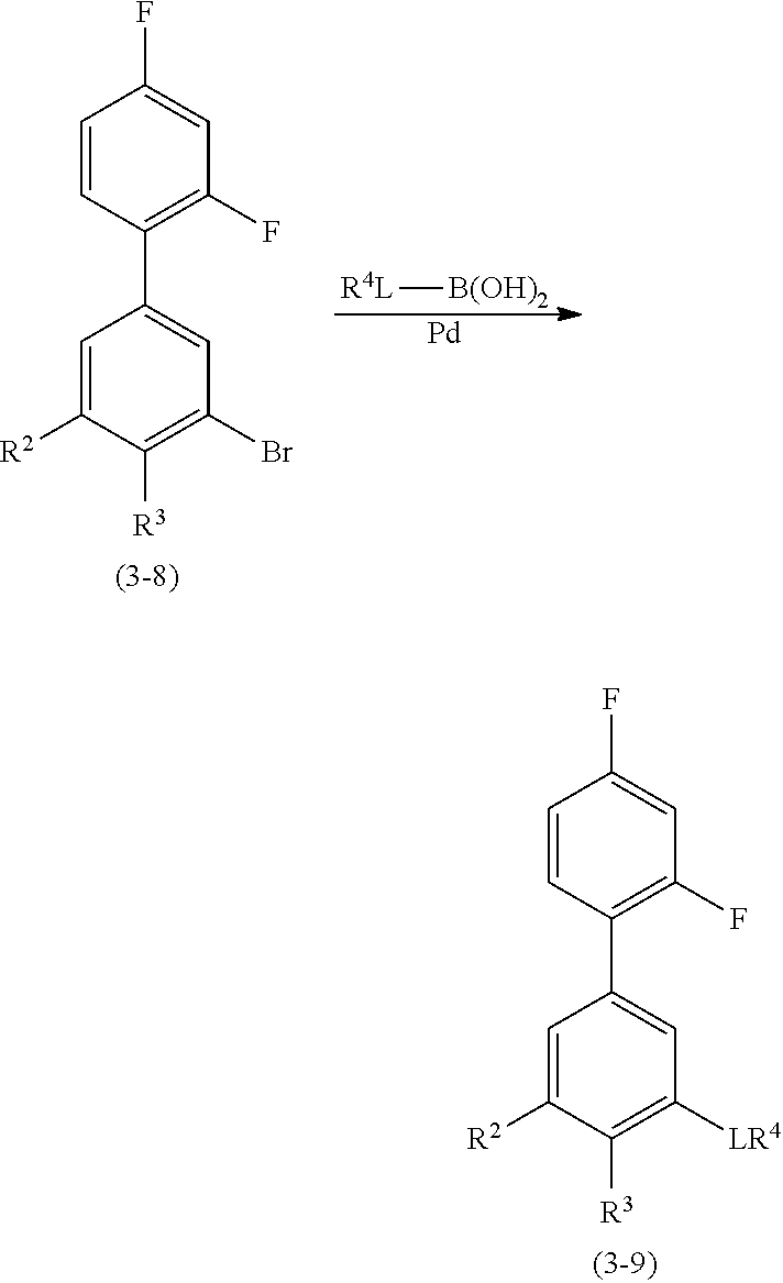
[R4L][B(OH)2].[Pd].C1=C([R2])C([R3])=C(Br)C=C1C1=C(F)C=C(F)C=C1.C1=C([R2])C([R3])=C([LR4])C=C1C1=C(F)C=C(F)C=C1
